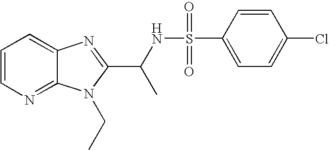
C1=CN=C2C(=C1)N=C(C(NS(=O)(=O)C1=CC=C(Cl)C=C1)C)N2CC
